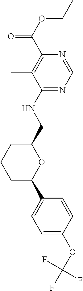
C1=CC(C2OC(CNC3=NC=NC(C(=O)OCC)=C3C)CCC2)=CC=C1OC(F)(F)F
